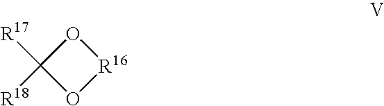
O1[R16]OC1([R17])[R18]
